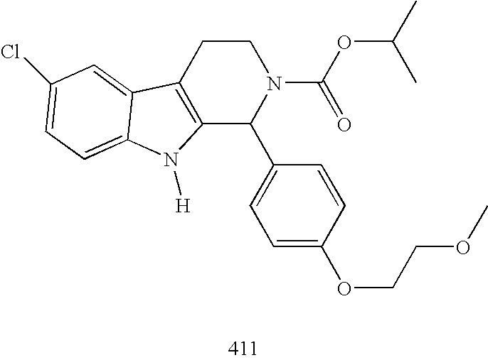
C12=C(CCN(C(OC(C)C)=O)C1C1=CC=C(OCCOC)C=C1)C1=CC(Cl)=CC=C1N2[H]
